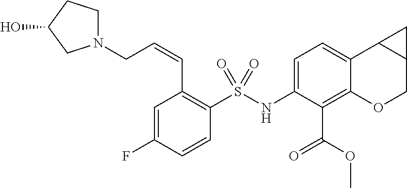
C1=C(NS(C2=C(C=CCN3CCC(O)C3)C=C(F)C=C2)(=O)=O)C(C(OC)=O)=C2C(=C1)C1C(CO2)C1
